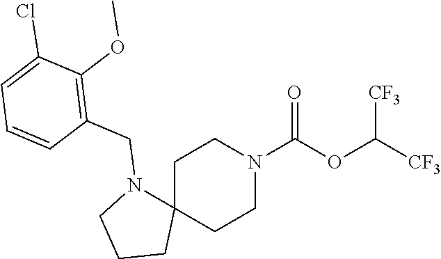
C1C2(CCN(C(OC([CF3])[CF3])=O)C1)N(CC1=C(OC)C(Cl)=CC=C1)CCC2
